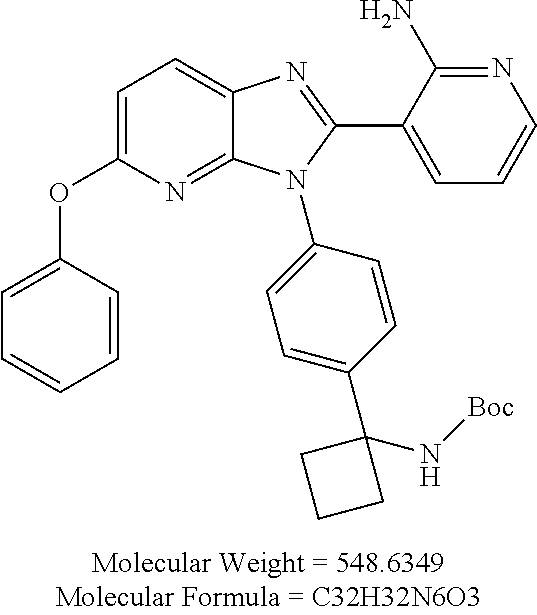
C1=C(OC2=CC=CC=C2)N=C2C(=C1)N=C(C1=CC=CN=C1N)N2C1=CC=C(C2(N[Boc])CCC2)C=C1
